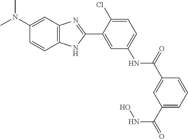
N(C1=CC=C(Cl)C(C2=NC3=C(N2)C=CC(N(C)C)=C3)=C1)C(=O)C1=CC(C(=O)NO)=CC=C1
